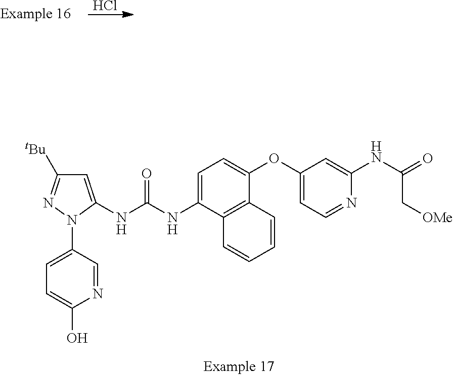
C1=C(NC(NC2=CC=C(OC3=CC=NC(NC(=O)C[OMe])=C3)C3=C2C=CC=C3)=O)N(C2=CC=C(O)N=C2)N=C1[tBu].Cl
